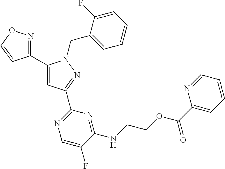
C1(C2=NOC=C2)=CC(C2=NC=C(F)C(NCCOC(C3=CC=CC=N3)=O)=N2)=NN1CC1=CC=CC=C1F
